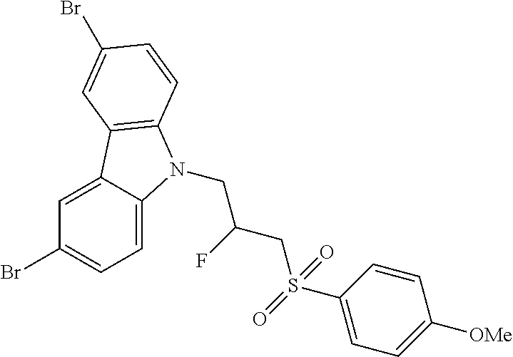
C1=C2C(=CC=C1Br)N(CC(F)CS(C1=CC=C([OMe])C=C1)(=O)=O)C1=C2C=C(Br)C=C1
